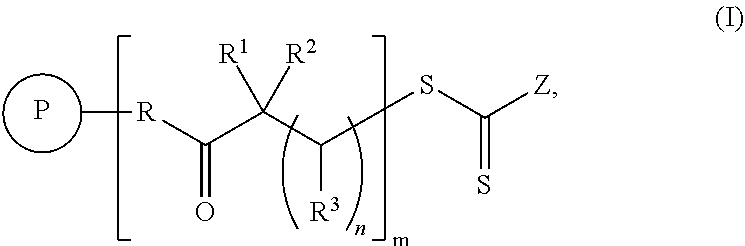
[R](C(C(C(SC([Z])=S)[R3])([R1])[R2])=O)C.P
